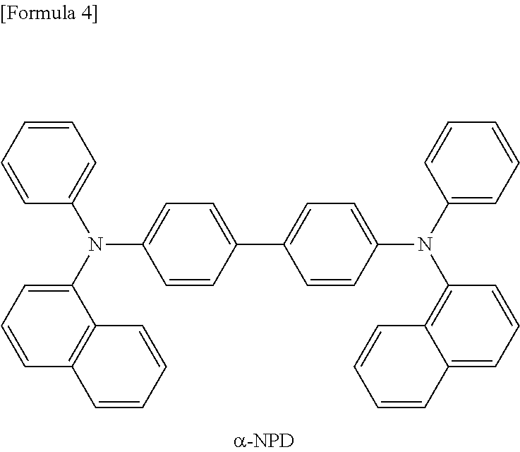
C1(C2=CC=C(N(C3=CC=CC=C3)C3=C4C(=CC=C3)C=CC=C4)C=C2)=CC=C(N(C2=CC=CC3=C2C=CC=C3)C2=CC=CC=C2)C=C1
